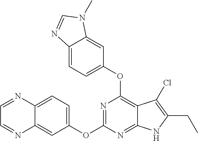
N1=C(OC2=CC=C3C(=C2)N=CC=N3)N=C2C(=C1OC1=CC=C3C(=C1)N(C)C=N3)C(Cl)=C(CC)N2
